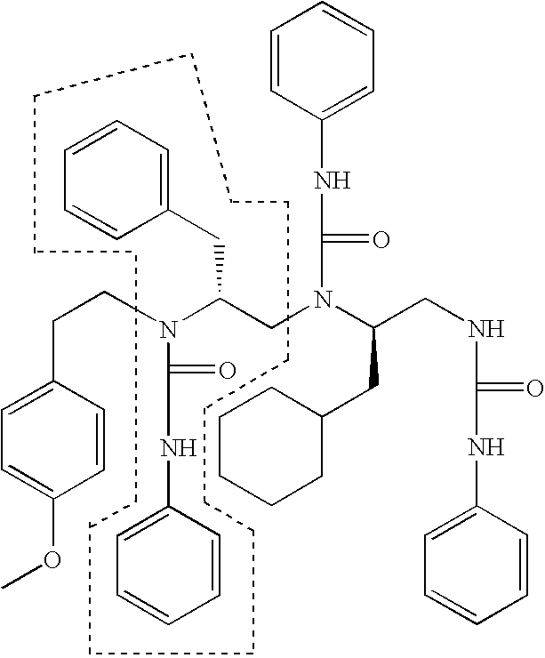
C1=CC(CCN(C(CN(C(CNC(NC2=CC=CC=C2)=O)CC2CCCCC2)C(NC2=CC=CC=C2)=O)CC2=CC=CC=C2)C(NC2=CC=CC=C2)=O)=CC=C1OC
